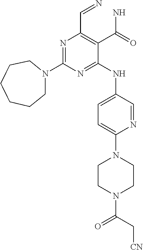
N1=C(N2CCCCCC2)N=C(NC2=CC=C(N3CCN(C(=O)C[CN])CC3)N=C2)C(C(N)=O)=C1C=N
